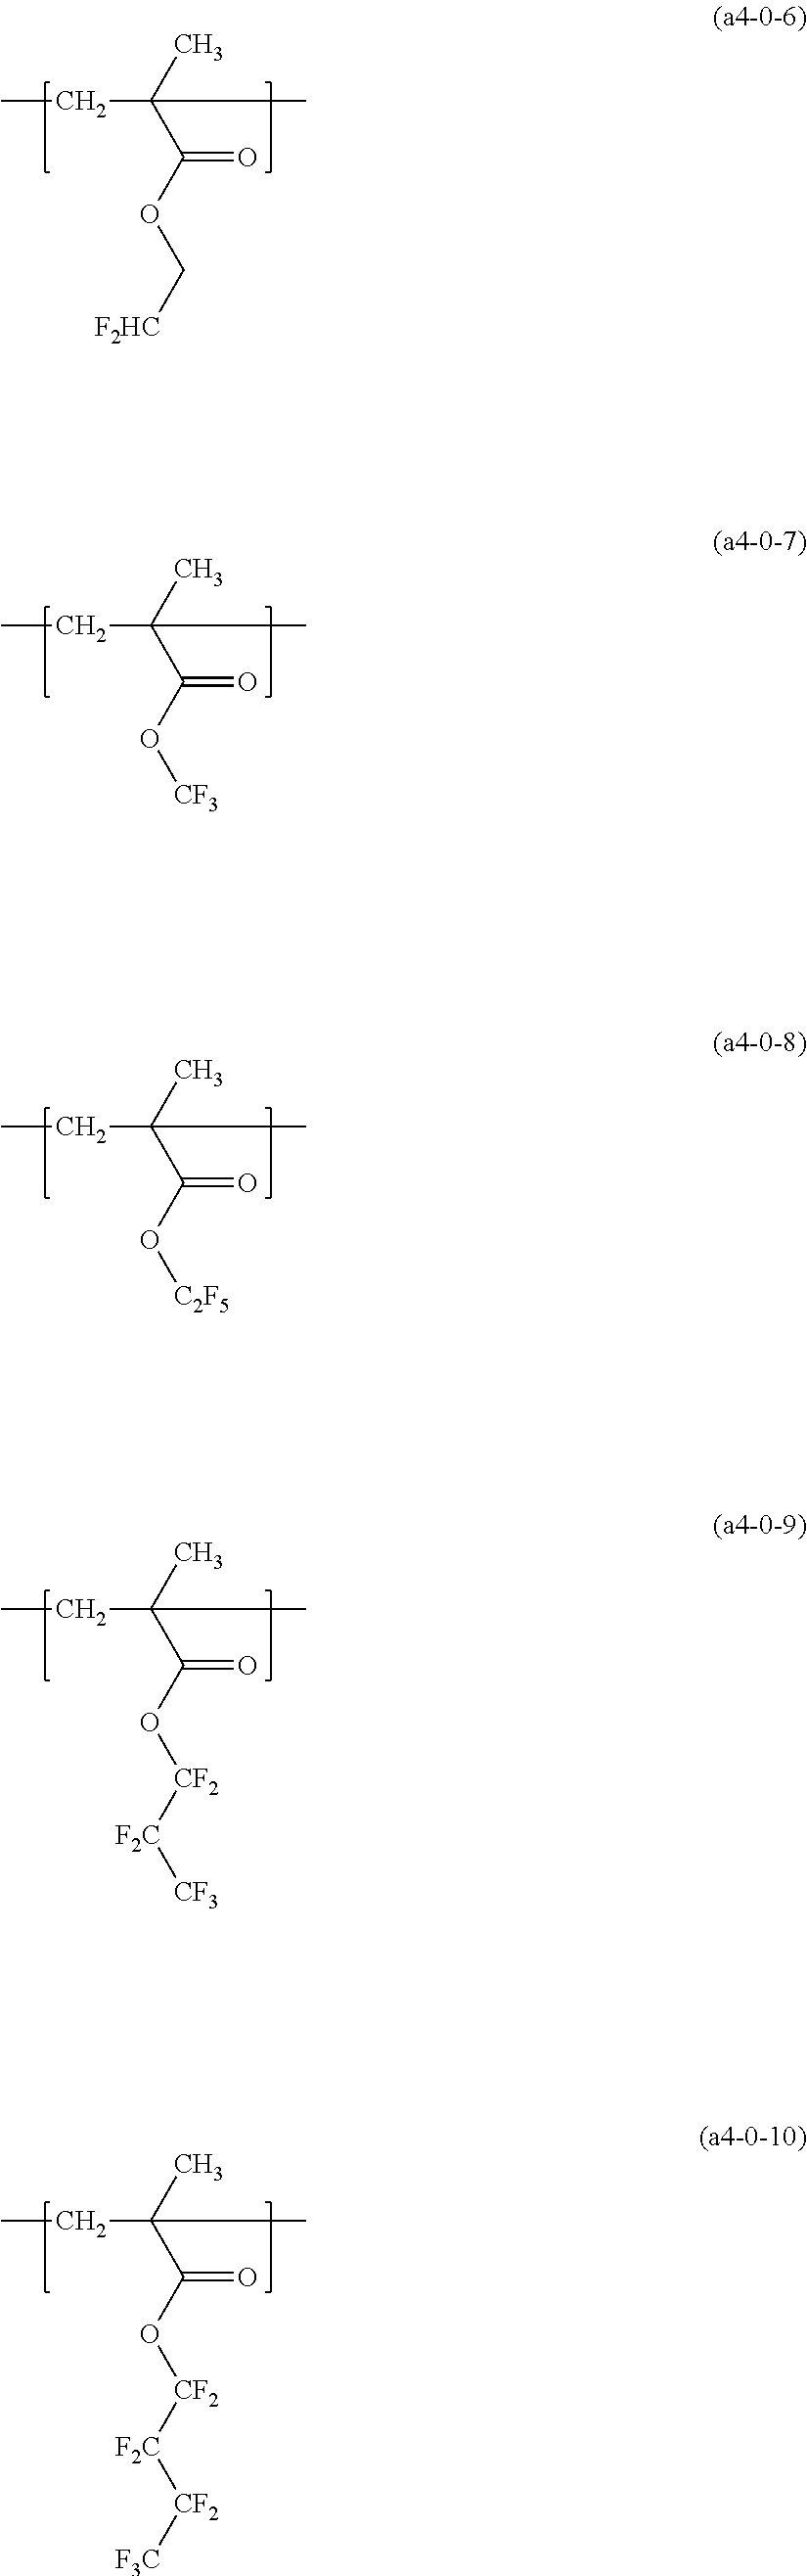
CCC(C)(C(OC[F2HC])=O)C.CCC(C)(C(O[CF3])=O)C.CCC(C)(C(O[C2F5])=O)C.CCC(C)(C(O[CF2][F2C][CF3])=O)C.CCC(C)(C(O[CF2][F2C][CF2][F3C])=O)C
